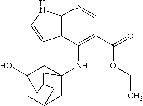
C12=C(C(NC34CC5(O)CC(C3)CC(C4)C5)=C(C(=O)OCC)C=N1)C=CN2
